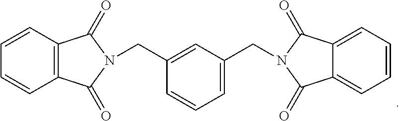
C12=C(C(=O)N(CC3=CC(CN4C(=O)C5=CC=CC=C5C4=O)=CC=C3)C1=O)C=CC=C2
